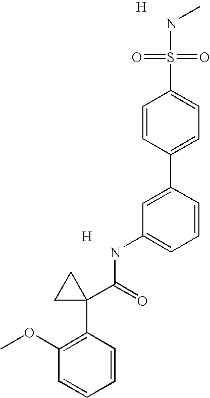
[H].C1=C(C2=CC=C(S(=O)(=O)NC)C=C2)C=CC=C1NC(C1(C2=C(OC)C=CC=C2)CC1)=O.[H]
